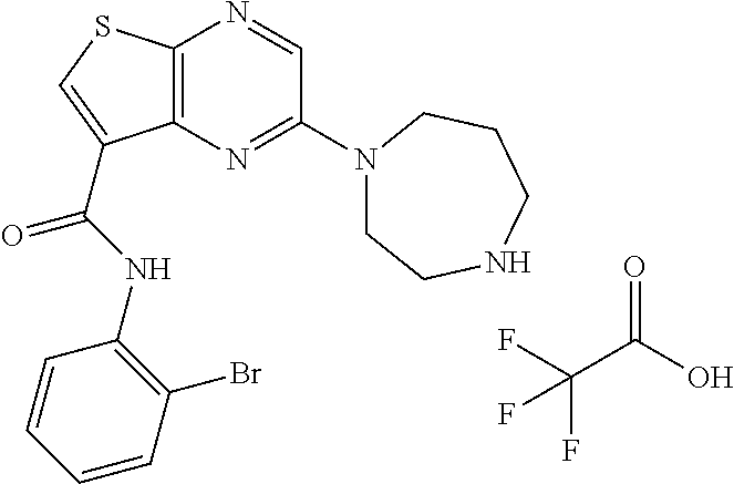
C12=C(N=C(N3CCNCCC3)C=N1)C(C(NC1=C(Br)C=CC=C1)=O)=CS2.O=C(O)C(F)(F)F
